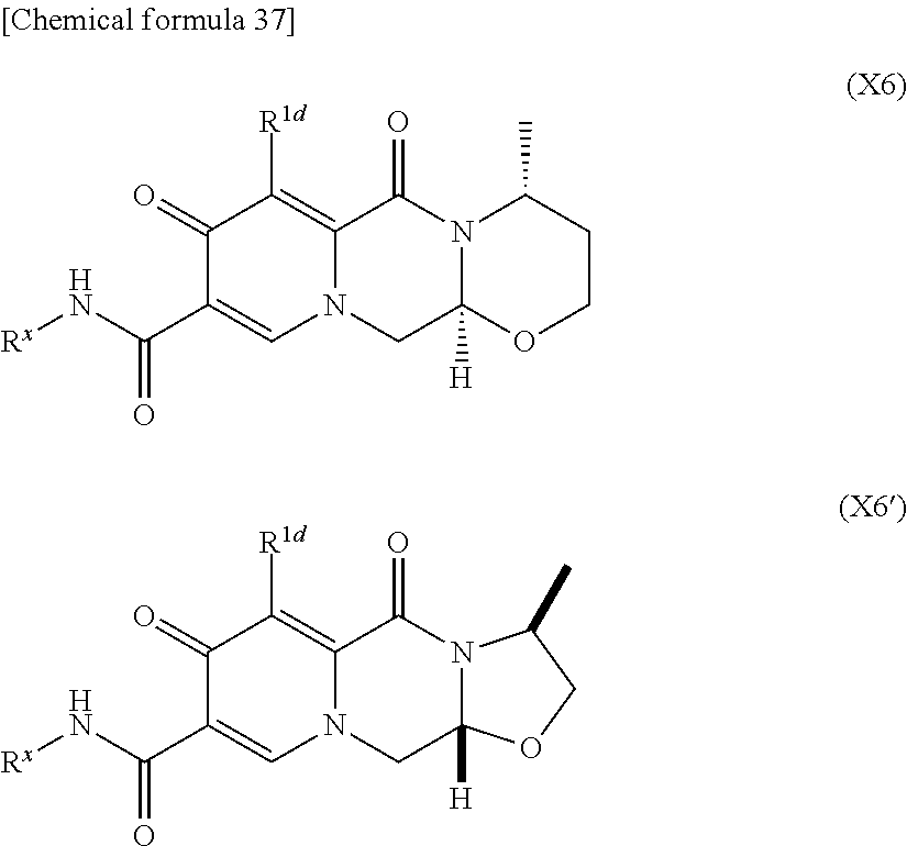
C1(=O)C(C(N[Rx])=O)=CN2C(=C1[R1d])C(=O)N1C(C)CCOC1([H])C2.C1(=O)C(C(N[Rx])=O)=CN2C(=C1[R1d])C(=O)N1C([H])(C2)OCC1C
